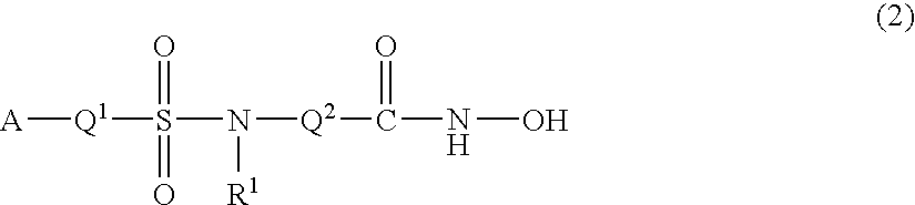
[A][Q1]S(N([Q2]C(NO)=O)[R1])(=O)=O
